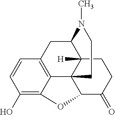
C1(O)=C2C3=C(C=C1)CC1C4([H])C3(C(C(=O)CC4)O2)CCN1C
